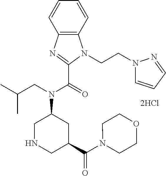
C12=C(C=CC=C1)N(CCN1C=CC=N1)C(C(=O)N(CC(C)C)C1CC(C(N3CCOCC3)=O)CNC1)=N2
